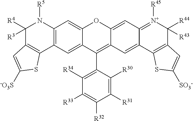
C1([R4])([R3])C2=C(C3=C(N1[R5])C=C1C(=C3)C(C3=C([R34])C([R33])=C([R32])C([R31])=C3[R30])=C3C(=CC4=[N+]([R45])C([R44])([R43])C5=C(C4=C3)SC([SO3-])=C5)O1)SC([-O3S])=C2
